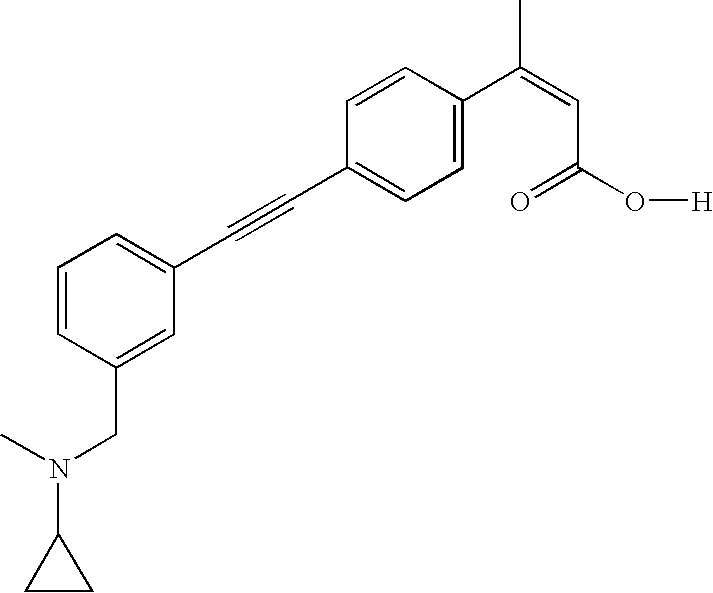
C1=C(C(=CC(O[H])=O)C)C=CC(C#CC2=CC=CC(CN(C3CC3)C)=C2)=C1
